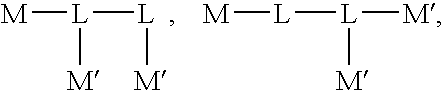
[M][L]([L][M])[M].[M][L][L]([M])[M]
